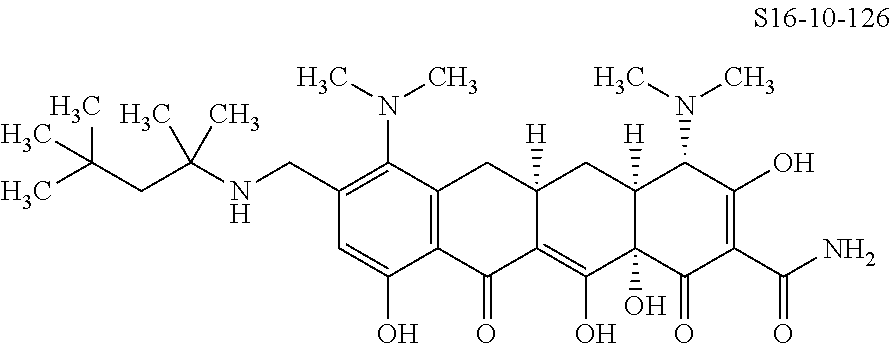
C1(CNC(C)(CC(C)(C)C)C)=C(N(C)C)C2=C(C(O)=C1)C(=O)C1=C(O)C3(O)C([H])(CC1([H])C2)C(N(C)C)C(O)=C(C(N)=O)C3=O
